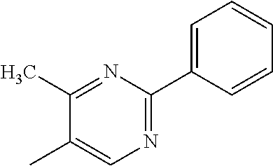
C1=C(C2=NC=C(C)C(C)=N2)C=CC=C1
